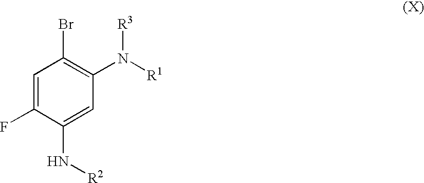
C1=C(F)C(N[R2])=CC(N([R1])[R3])=C1Br
